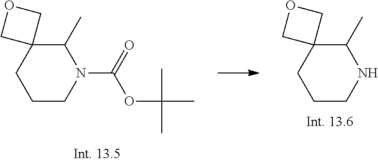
C1CNC(C)C2(C1)COC2.C1CN(C(=O)OC(C)(C)C)C(C)C2(C1)COC2
